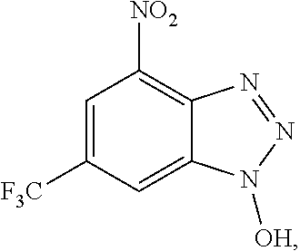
C12=C([NO2])C=C([F3C])C=C1N([OH])N=N2
